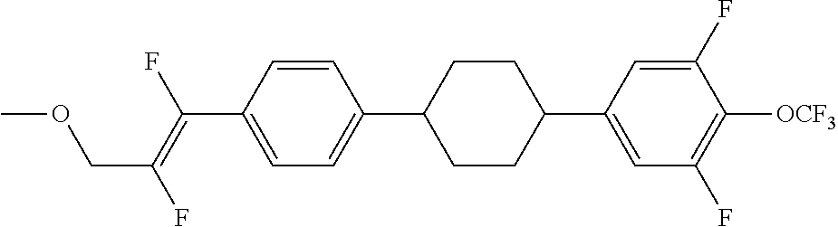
C1=CC(C(=C(F)COC)F)=CC=C1C1CCC(C2=CC(F)=C([OCF3])C(F)=C2)CC1
